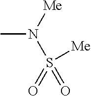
CN([Me])S(=O)(=O)[Me]
